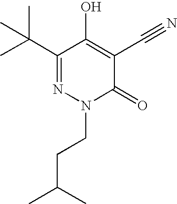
C1(C(C)(C)C)=NN(CCC(C)C)C(=O)C(C#N)=C1O
